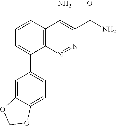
C1=C2C(=CC(C3=CC=CC4=C3N=NC(C(=O)N)=C4N)=C1)OCO2
